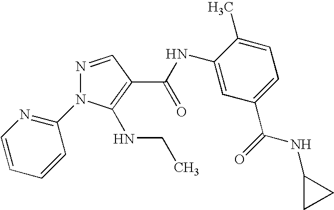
N1=CC(C(=O)NC2=CC(C(=O)NC3CC3)=CC=C2C)=C(NCC)N1C1=NC=CC=C1
